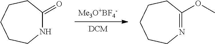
[Me3O+BF4-].[DCM].N1C(=O)CCCCC1.N1=C(OC)CCCCC1
